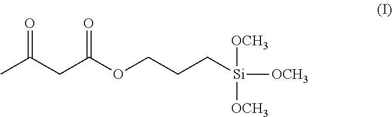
O=C(CC(OCCC[Si]([OCH3])([OCH3])[OCH3])=O)C
